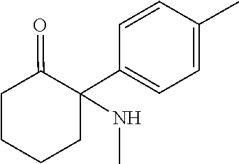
N(C)C1(C2=CC=C(C)C=C2)CCCCC1=O
